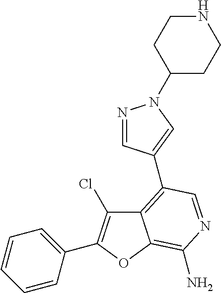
C12=C(C3=CN(C4CCNCC4)N=C3)C=NC(N)=C1OC(C1=CC=CC=C1)=C2Cl
